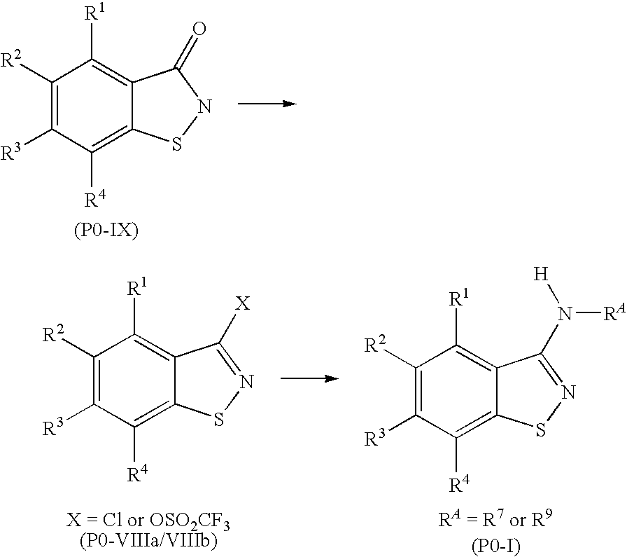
C1([R2])=C([R3])C([R4])=C2C(=C1[R1])C(=O)NS2.[(P0-IX)].C1([R2])=C([R3])C([R4])=C2C(=C1[R1])C(N([H])[RA])=NS2.[RA = R7 or R9(P0-I)].C1([R2])=C([R3])C([R4])=C2C(=C1[R1])C([X])=NS2.[X = Cl or OSO2CF3(P0-VIIIa/VIIIb)]
